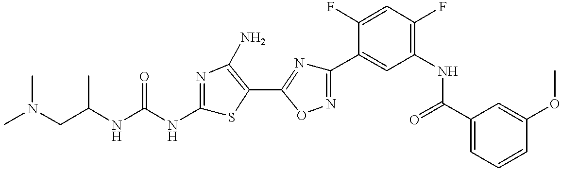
C(C(NC(NC1=NC(N)=C(C2=NC(C3=CC(NC(C4=CC=CC(OC)=C4)=O)=C(F)C=C3F)=NO2)S1)=O)C)N(C)C
